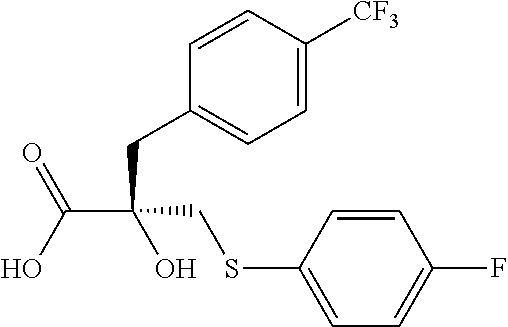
OC(C(CC1=CC=C([CF3])C=C1)(CSC1=CC=C(F)C=C1)O)=O
